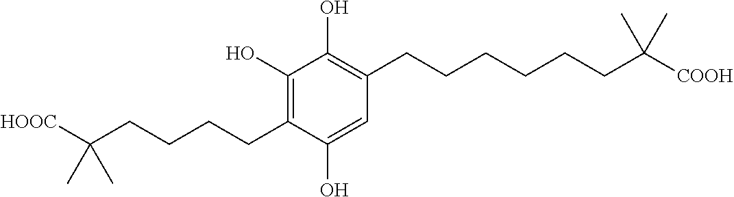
C1(O)=C(CCCCC([HOOC])(C)C)C(O)=CC(CCCCCCC([COOH])(C)C)=C1O
